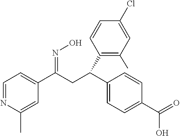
C1=NC(C)=CC(C(CC(C2=CC=C(C(O)=O)C=C2)C2=C(C)C=C(Cl)C=C2)=NO)=C1
